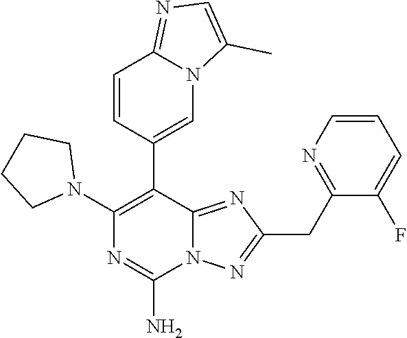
N1(C2=C(C3=CN4C(=NC=C4C)C=C3)C3=NC(CC4=NC=CC=C4F)=NN3C(N)=N2)CCCC1
